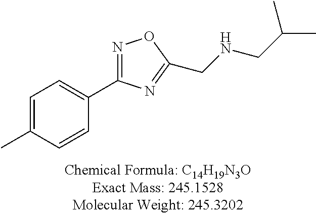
C1=C(C)C=CC(C2=NOC(CNCC(C)C)=N2)=C1
